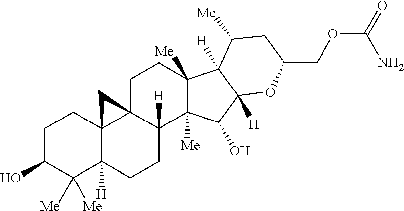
C1C(O)C([Me])([Me])C2([H])C3(C1)C1(C([H])(CC2)C2([Me])C([Me])(CC1)C1([H])C([H])(C2O)OC(COC(=O)N)CC1[Me])C3
